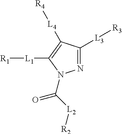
[L1]([R1])C1=C([L4][R4])C([L3][R3])=NN1C([L2][R2])=O
